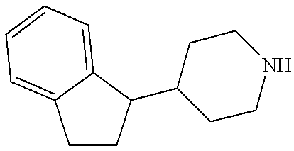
C12=CC=CC=C1CCC2C1CCNCC1
